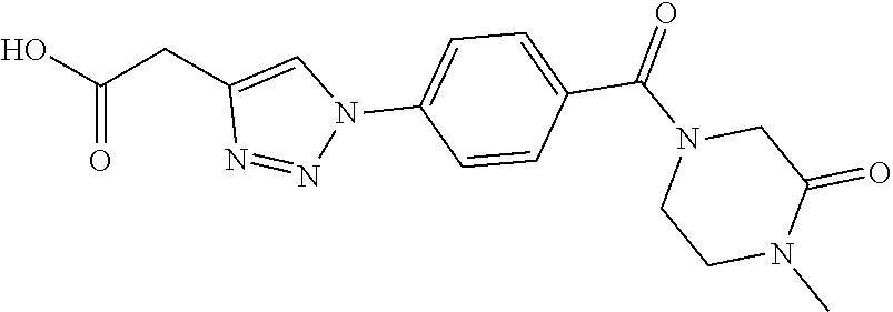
C1=C(N2C=C(CC(O)=O)N=N2)C=CC(C(N2CCN(C)C(=O)C2)=O)=C1
